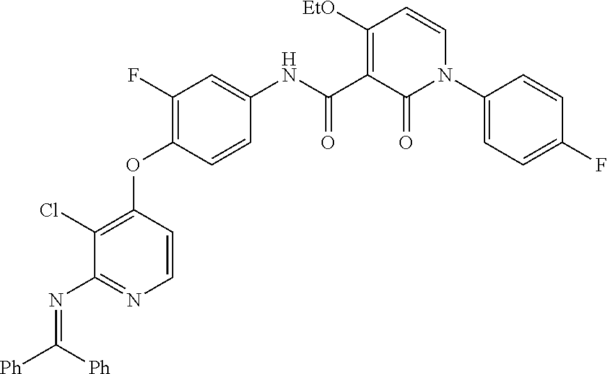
C1(N2C(=O)C(C(NC3=CC(F)=C(OC4=C(Cl)C(N=C([Ph])[Ph])=NC=C4)C=C3)=O)=C([EtO])C=C2)=CC=C(F)C=C1
